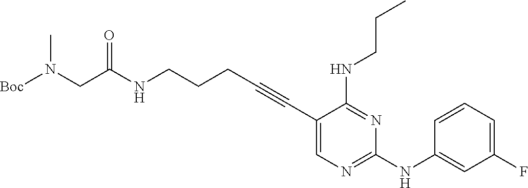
N(CCCC#CC1=CN=C(NC2=CC(F)=CC=C2)N=C1NCCC)C(CN([Boc])C)=O
